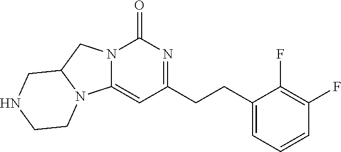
C12=CC(CCC3=CC=CC(F)=C3F)=NC(=O)N1CC1N2CCNC1
